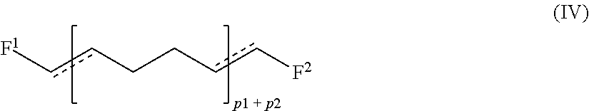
c(cCCcc[F2])[F1]
